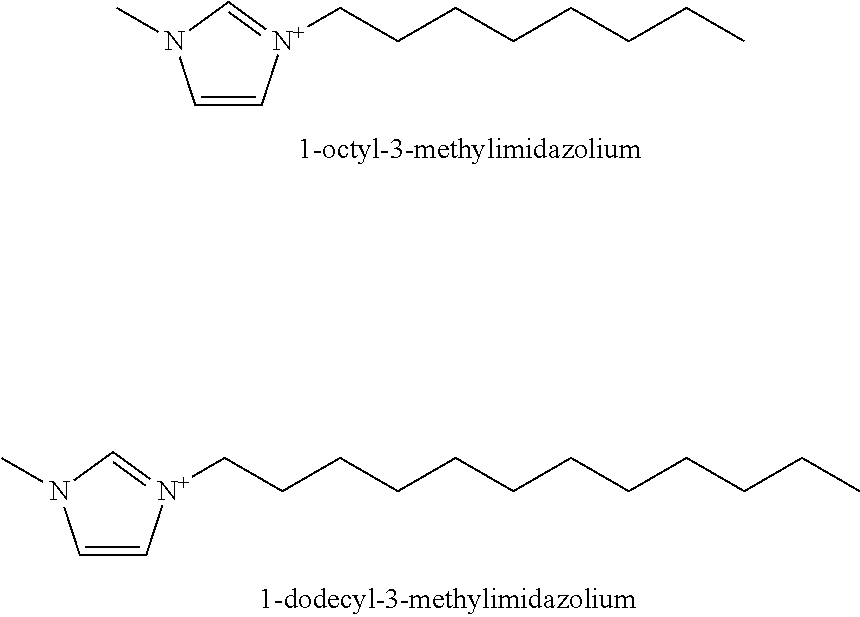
C1=C[N+](CCCCCCCC)=CN1C.C1=C[N+](CCCCCCCCCCCC)=CN1C
